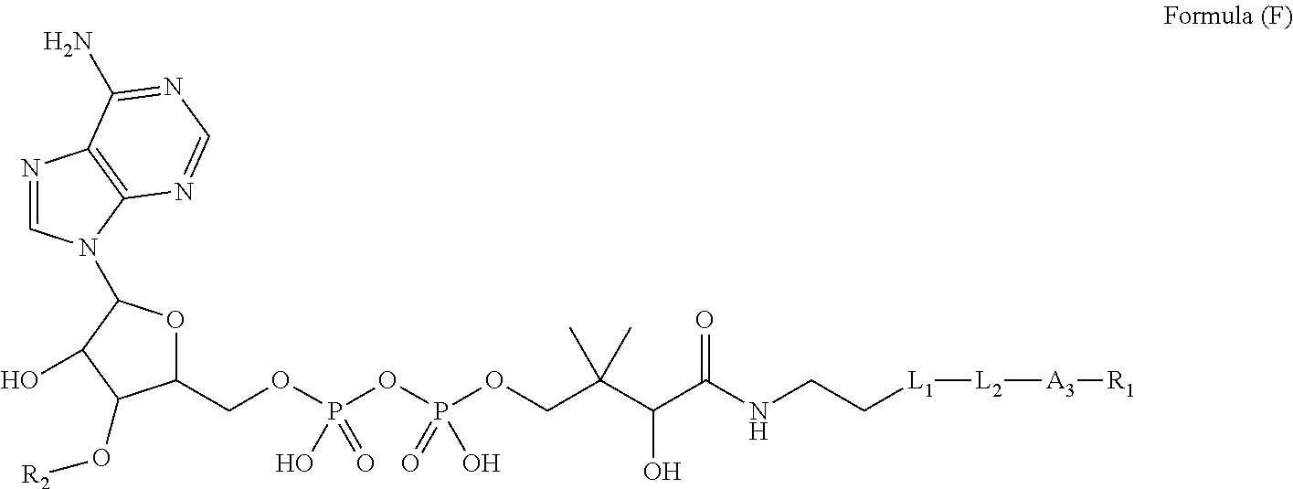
O1C(N2C=NC3=C2N=CN=C3N)C(O)C(O[R2])C1COP(OP(OCC(C(C(NCC[L1][L2][A3][R1])=O)O)(C)C)(=O)O)(O)=O
